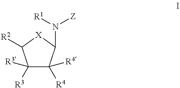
C1([R3])([R3])C([R4])([R4])C(N([R1])[Z])[X]C1[R2]
